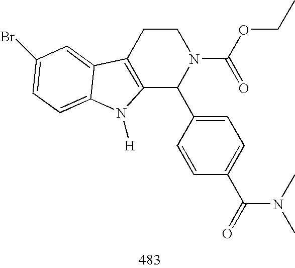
C12=C(CCN(C(OCC)=O)C1C1=CC=C(C(N(C)C)=O)C=C1)C1=CC(Br)=CC=C1N2[H]
